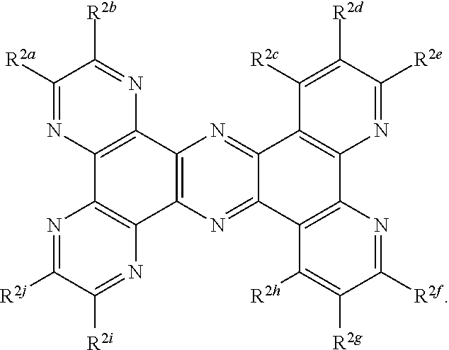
C12=C(N=C3C(=N1)C1=C(C4=C3C([R2h])=C([R2g])C([R2f])=N4)N=C([R2e])C([R2d])=C1[R2c])C1=C(C3=C2N=C([R2b])C([R2a])=N3)N=C([R2j])C([R2i])=N1
